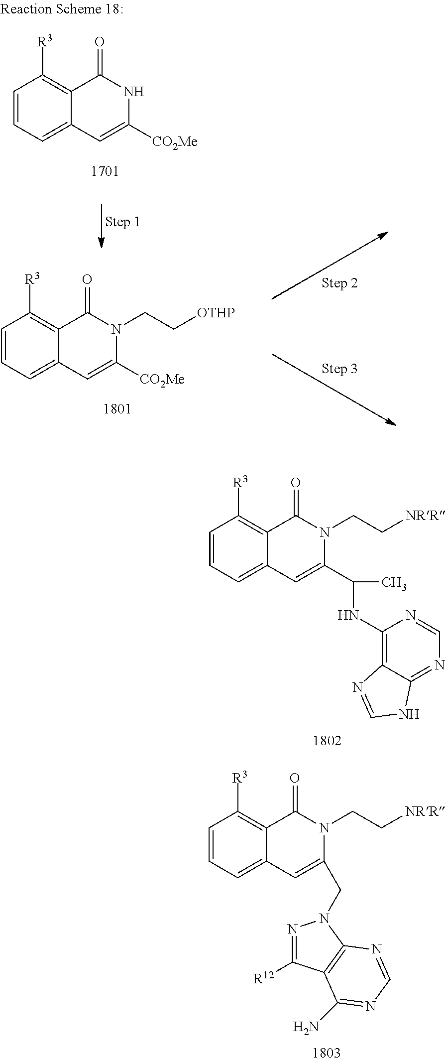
C1=CC=C2C(=C1[R3])C(=O)NC([CO2Me])=C2.C1=CC=C2C(=C1[R3])C(=O)N(CC[OTHP])C([CO2Me])=C2.C1=CC=C2C(=C1[R3])C(=O)N(CC[NRR])C(C(NC1=C3C(=NC=N1)NC=N3)C)=C2.C1=CC=C2C(=C1[R3])C(=O)N(CC[NRR])C(CN1N=C([R12])C3=C1N=CN=C3N)=C2
